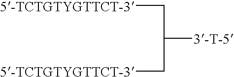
C([5-TCTGTYGTTCT-3])C(C[5-TCTGTYGTTCT-3])[3-T-5]
